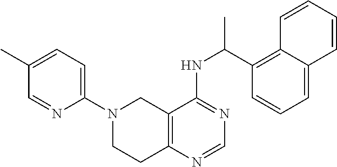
C1=C(C)C=NC(N2CCC3=C(C2)C(NC(C)C2=C4C(=CC=C2)C=CC=C4)=NC=N3)=C1
